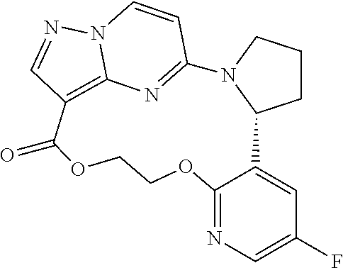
C12=NC3=C(C=NN3C=C1)C(=O)OCCOC1=NC=C(F)C=C1C1CCCN21
